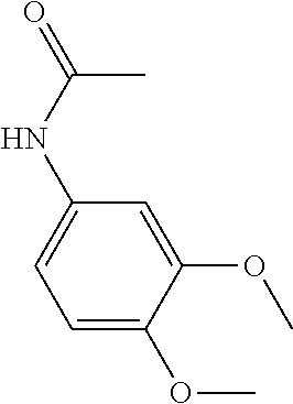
C1=C(OC)C(OC)=CC(NC(=O)C)=C1
